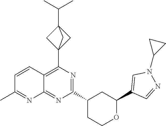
C1(C23CC(C(C)C)(C2)C3)=C2C(=NC(C3CCOC(C4=CN(C5CC5)N=C4)C3)=N1)N=C(C)C=C2
